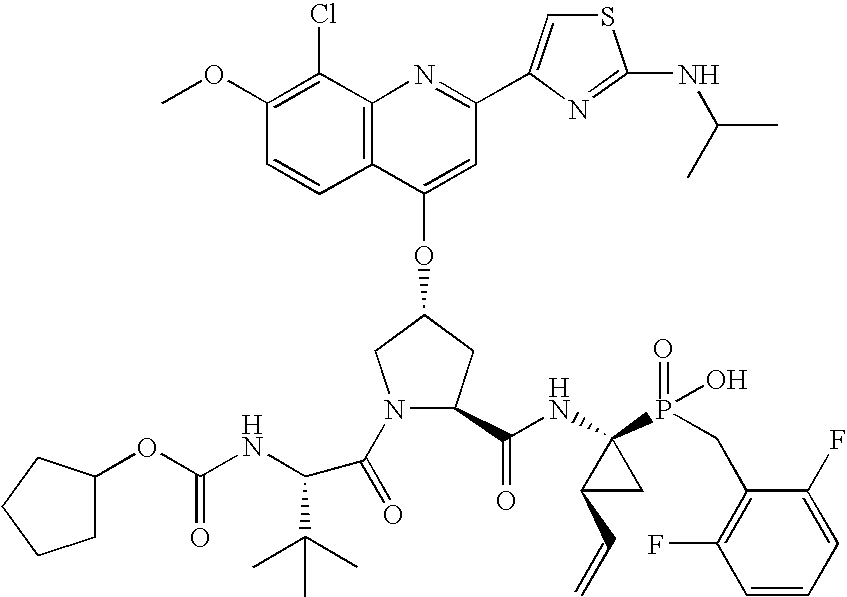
C12=C(C(OC3CN(C(=O)C(C(C)(C)C)NC(OC4CCCC4)=O)C(C(NC4(P(=O)(O)CC5=C(F)C=CC=C5F)C(C=C)C4)=O)C3)=CC(C3=CSC(NC(C)C)=N3)=N1)C=CC(OC)=C2Cl
